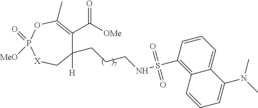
C1(CCCNS(=O)(=O)C2=C3C(=CC=C2)C(N(C)C)=CC=C3)([H])C(C([OMe])=O)=C(C)OP(=O)([MeO])[X]C1
